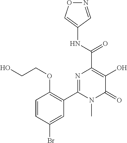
N1=CC(NC(C2=C(O)C(=O)N(C)C(C3=C(OCCO)C=CC(Br)=C3)=N2)=O)=CO1
